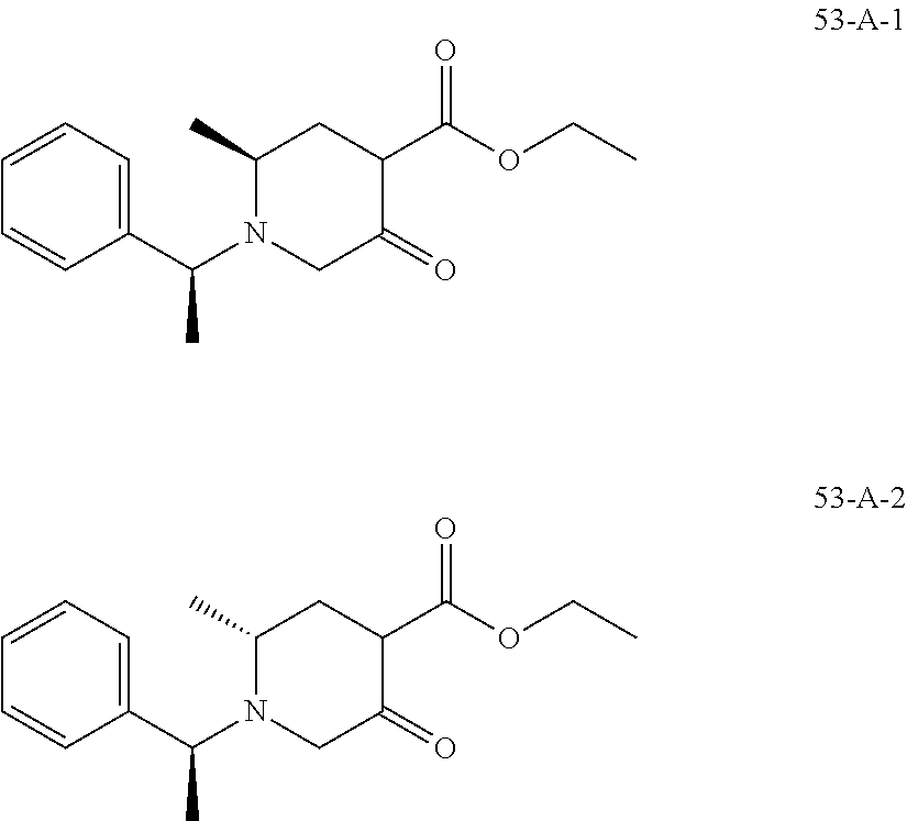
CC1CC(C(OCC)=O)C(=O)CN1C(C1=CC=CC=C1)C.CC1CC(C(OCC)=O)C(=O)CN1C(C1=CC=CC=C1)C
